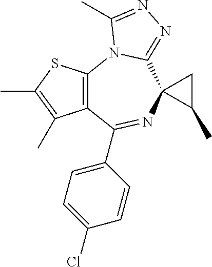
C12=C(N3C(=NN=C3C)C3(N=C1C1=CC=C(Cl)C=C1)C(C)C3)SC(C)=C2C
